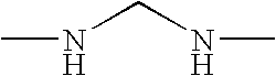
CNCNC
